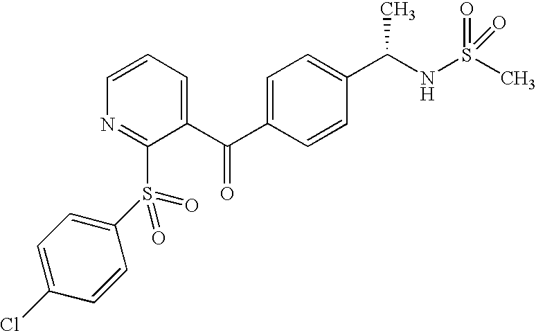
C1=CC(C(NS(C)(=O)=O)C)=CC=C1C(C1=CC=CN=C1S(C1=CC=C(Cl)C=C1)(=O)=O)=O
